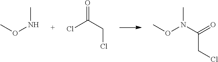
C(C(Cl)=O)Cl.CONC.CON(C)C(=O)CCl
